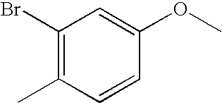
C1(Br)=C(C)C=CC(OC)=C1
